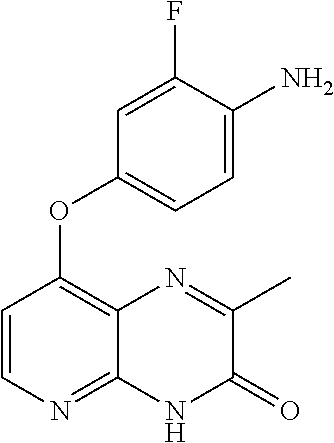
C1=C(F)C(N)=CC=C1OC1=C2C(=NC=C1)NC(=O)C(C)=N2
